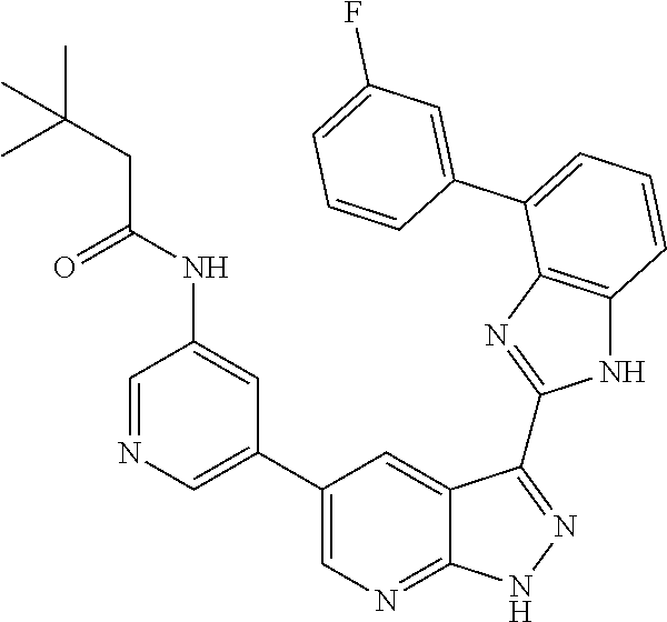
C1=C(C2=CC=CC3=C2N=C(C2=NNC4=NC=C(C5=CN=CC(NC(CC(C)(C)C)=O)=C5)C=C42)N3)C=CC=C1F
